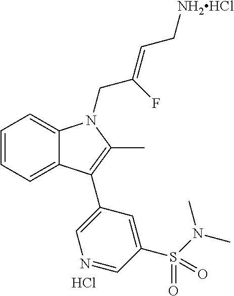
C1=CC=C2C(=C1)N(CC(=CC[NH2HCl])F)C(C)=C2C1=CN=CC(S(N(C)C)(=O)=O)=C1.Cl
